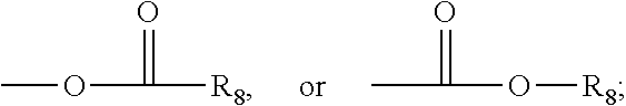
COC(=O)[R8].CC(O[R8])=O
